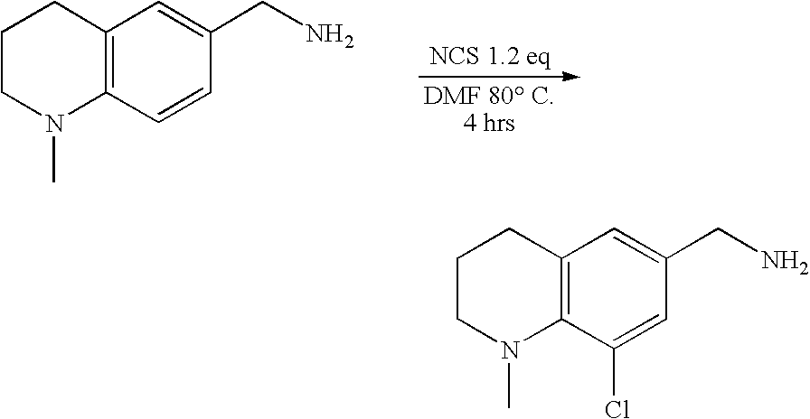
C1CN(C)C2=C(C1)C=C(CN)C=C2.C1CN(C)C2=C(C1)C=C(CN)C=C2Cl
